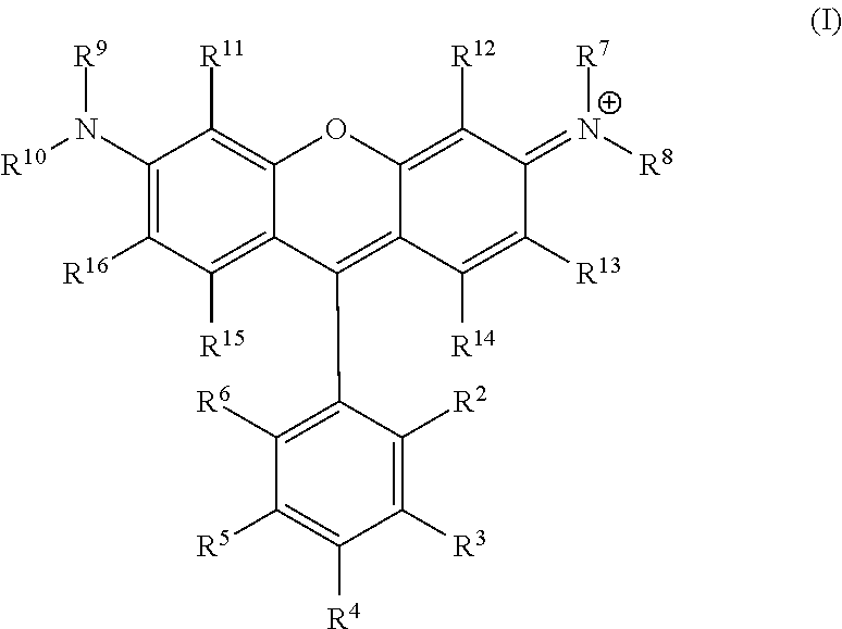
[R10]N(C1=C([R16])C([R15])=C2C(=C1[R11])OC1=C([R12])C(=[N+]([R8])[R7])C([R13])=C([R14])C1=C2C1=C([R6])C([R5])=C([R4])C([R3])=C1[R2])[R9]
